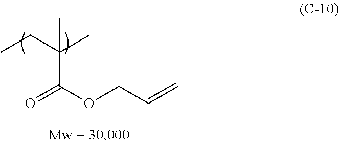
CC(CC)(C(OCC=C)=O)C
